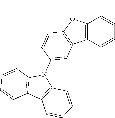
C12=C(OC3=C1C=C(N1C4=C(C5=C1C=CC=C5)C=CC=C4)C=C3)C(C)=CC=C2
